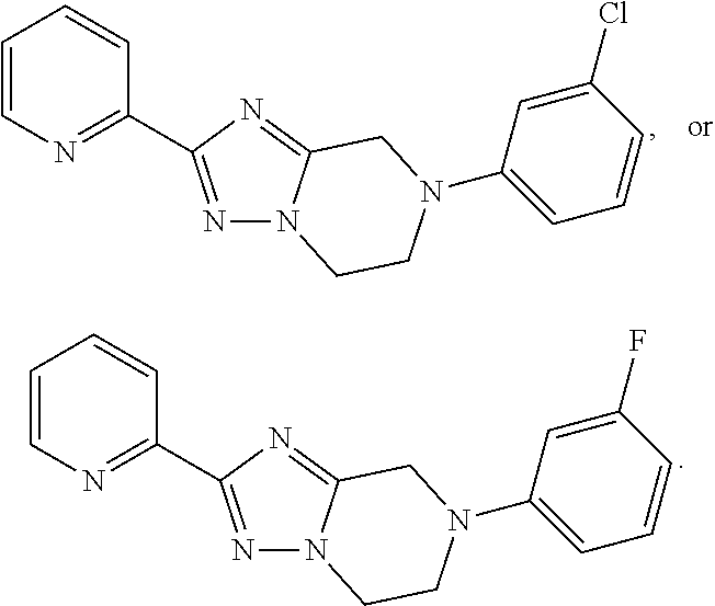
C1=CN=C(C2=NN3C(=N2)CN(C2=CC=CC(Cl)=C2)CC3)C=C1.C1=CN=C(C2=NN3C(=N2)CN(C2=CC=CC(F)=C2)CC3)C=C1
